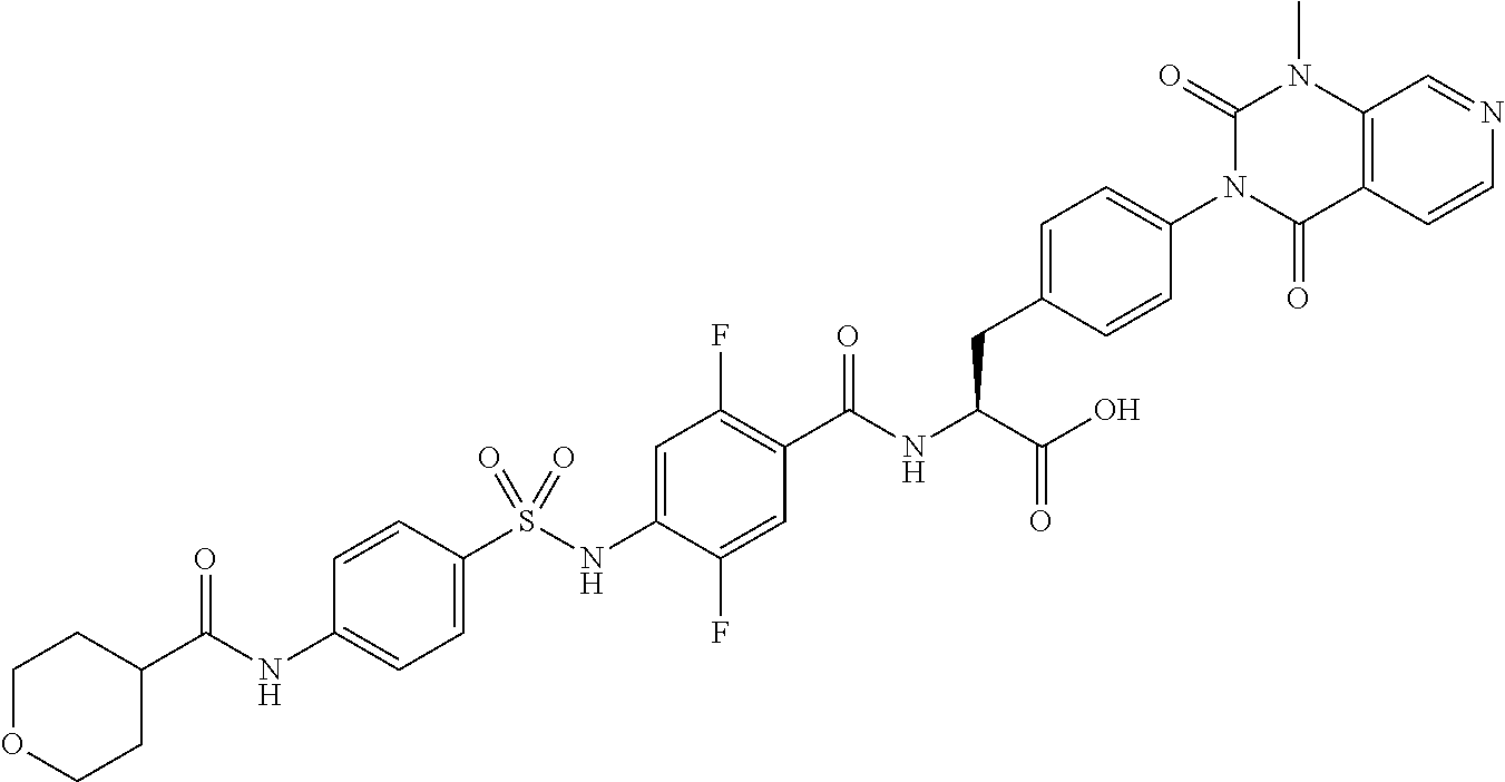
C1=C(S(NC2=CC(F)=C(C(NC(C(O)=O)CC3=CC=C(N4C(=O)C5=C(N(C)C4=O)C=NC=C5)C=C3)=O)C=C2F)(=O)=O)C=CC(NC(C2CCOCC2)=O)=C1
